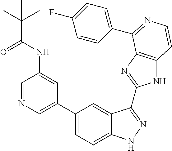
C1(C2=CN=CC(NC(=O)C(C)(C)C)=C2)=CC=C2C(=C1)C(C1=NC3=C(N1)C=CN=C3C1=CC=C(F)C=C1)=NN2
